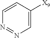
C1=C([X9])C=CN=N1
